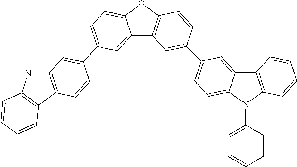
C12=CC(C3=CC4=C(C5=C(N4)C=CC=C5)C=C3)=CC=C1OC1=C2C=C(C2=CC=C3C(=C2)C2=C(N3C3=CC=CC=C3)C=CC=C2)C=C1
